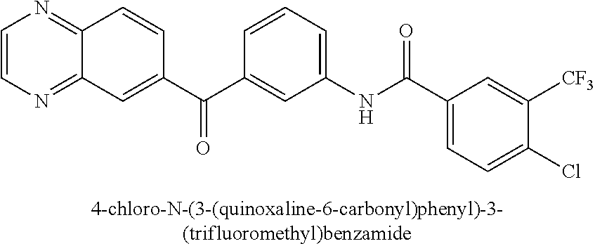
C1=CN=C2C(=N1)C=CC(C(C1=CC(NC(C3=CC=C(Cl)C([CF3])=C3)=O)=CC=C1)=O)=C2
